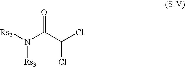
[Rs2]N(C(C(Cl)Cl)=O)[Rs3]
